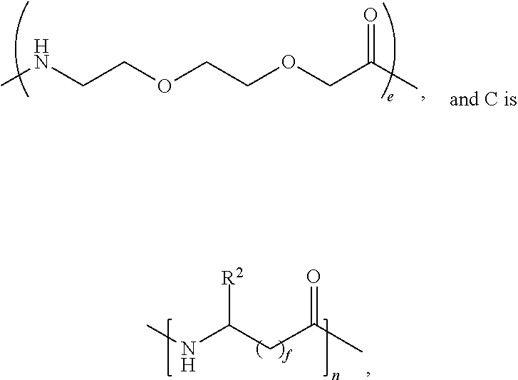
CNCCOCCOCC(C)=O.CNC(CC(C)=O)[R2]
